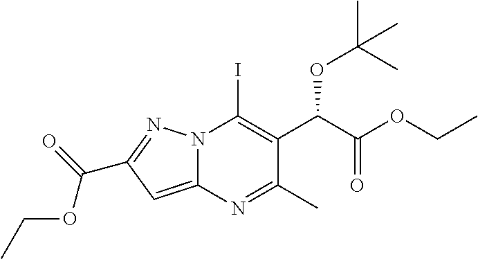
N12C(=CC(C(=O)OCC)=N1)N=C(C)C(C(C(OCC)=O)OC(C)(C)C)=C2I
